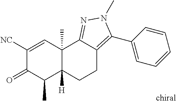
C1([NC])=CC2(C)C([H])(C(C)C1=O)CCC1=C(C3=CC=CC=C3)N(C)N=C21
